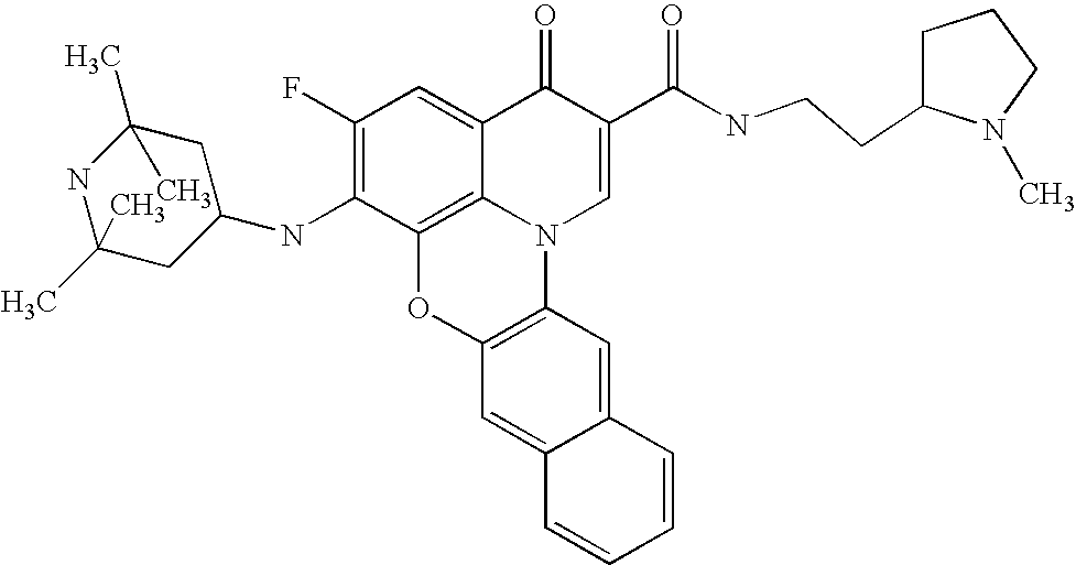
C1(F)=C(NC2CC(C)(C)NC(C)(C)C2)C2=C3C(=C1)C(=O)C(C(NCCC1N(C)CCC1)=O)=CN3C1=C(O2)C=C2C(=C1)C=CC=C2
